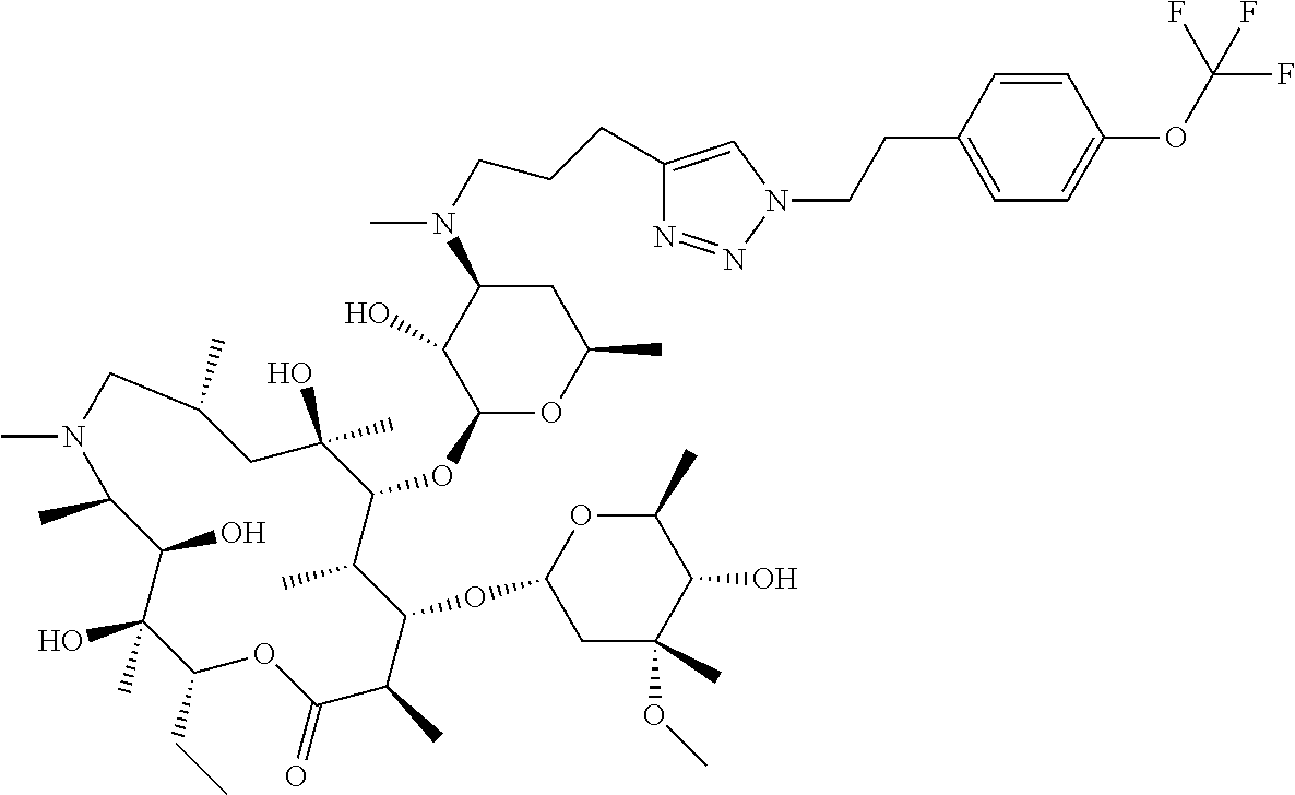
C1(CC)C(C)(O)C(O)C(C)N(C)CC(C)CC(O)(C)C(OC2OC(C)CC(N(C)CCCC3=CN(CCC4=CC=C(OC(F)(F)F)C=C4)N=N3)C2O)C(C)C(OC2CC(C)(OC)C(O)C(C)O2)C(C)C(=O)O1
